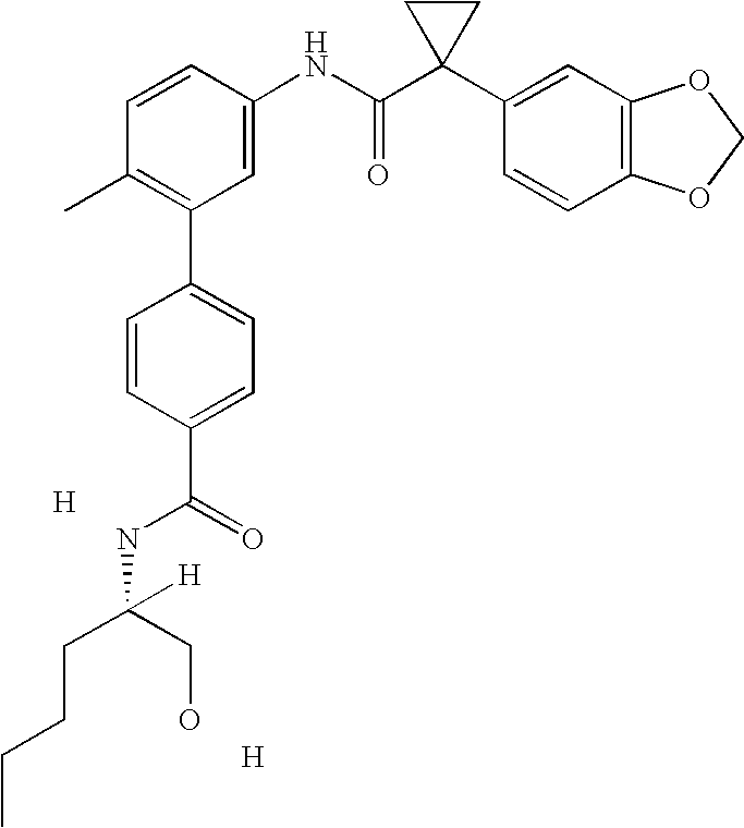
C1=CC(NC(C2(C3=CC4=C(C=C3)OCO4)CC2)=O)=CC(C2=CC=C(C(=O)NC([H])(CO)CCCC)C=C2)=C1C.[H].[H]
